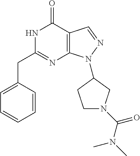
N1C(CC2=CC=CC=C2)=NC2=C(C1=O)C=NN2C1CN(C(N(C)C)=O)CC1
